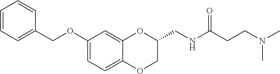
C1(OCC2=CC=CC=C2)=CC=C2C(=C1)OC(CNC(CCN(C)C)=O)CO2
